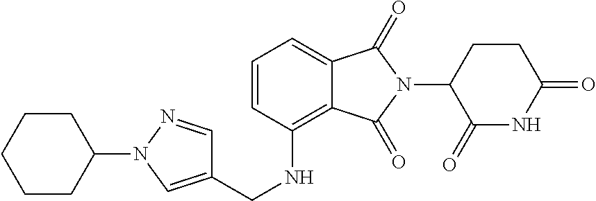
C1(N2N=CC(CNC3=C4C(=CC=C3)C(=O)N(C3C(=O)NC(=O)CC3)C4=O)=C2)CCCCC1
